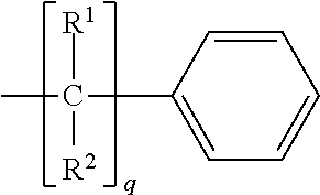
C1=CC(C([R1])([R2])C)=CC=C1
